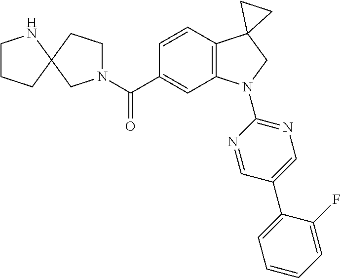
C(C1=CC2=C(C=C1)C1(CN2C2=NC=C(C3=CC=CC=C3F)C=N2)CC1)(=O)N1CCC2(C1)NCCC2
